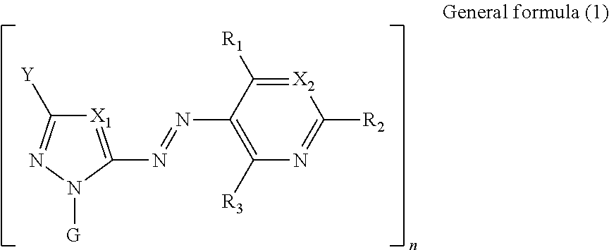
[X1]1=C(N=NC2=C([R3])N=C([R2])[X2]=C2[R1])N([G])N=C1[Y]
